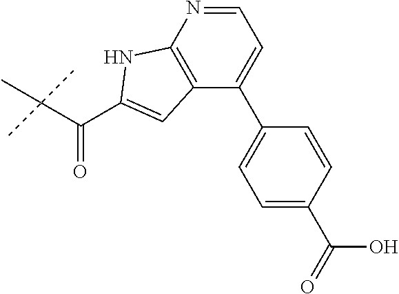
C1=NC2=C(C(C3=CC=C(C(O)=O)C=C3)=C1)C=C(C(C(C)(C)C)=O)N2
